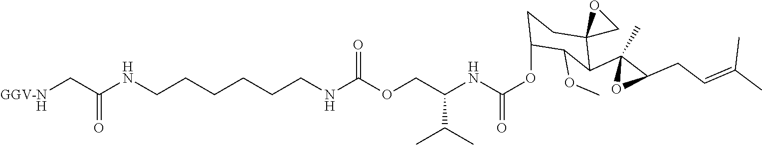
C(CCCCNC(OCC(NC(OC1CCC2(C(C3(C)OC3CC=C(C)C)C1OC)CO2)=O)C(C)C)=O)CNC(C[GGV-NH])=O
